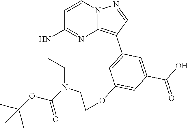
C1=CN2C3=C(C=N2)C2=CC(=CC(C(O)=O)=C2)OCCN(C(OC(C)(C)C)=O)CCNC1=N3
